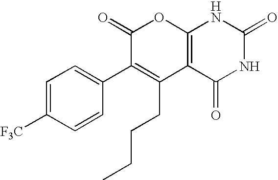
C12=C(C(=O)NC(=O)N1)C(CCCC)=C(C1=CC=C([F3C])C=C1)C(=O)O2
